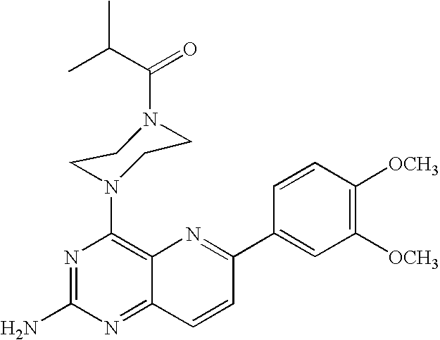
C1([OCH3])=C([OCH3])C=CC(C2=NC3=C(N4CCN(C(C(C)C)=O)CC4)N=C(N)N=C3C=C2)=C1
